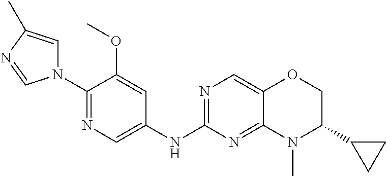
N1(C2=NC=C(NC3=NC=C4C(=N3)N(C)C(C3CC3)CO4)C=C2OC)C=C(C)N=C1
